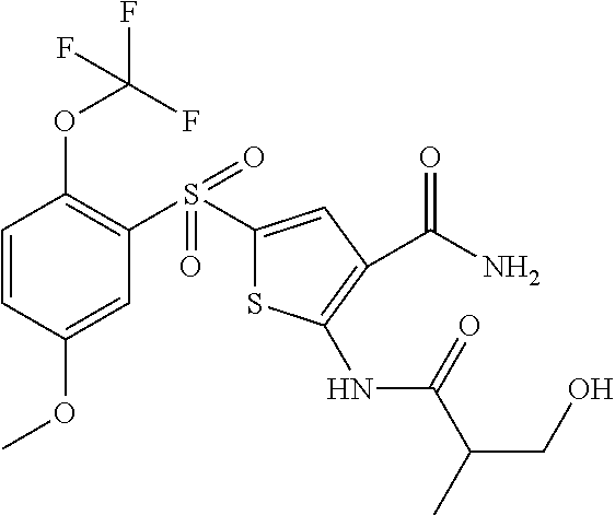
C1(S(C2=C(OC(F)(F)F)C=CC(OC)=C2)(=O)=O)=CC(C(N)=O)=C(NC(C(C)CO)=O)S1
